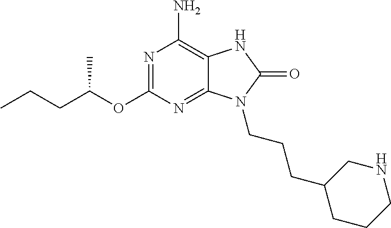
N1=C(OC(CCC)C)N=C2C(=C1N)NC(=O)N2CCCC1CCCNC1
